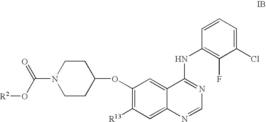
N1(C(=O)O[R2])CCC(OC2=C([R13])C=C3C(=C2)C(NC2=C(F)C(Cl)=CC=C2)=NC=N3)CC1
